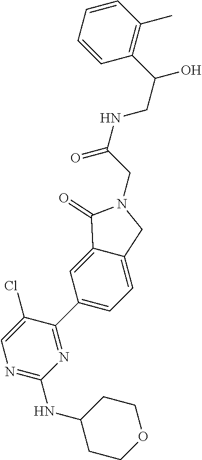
N1=C(NC2CCOCC2)N=C(C2=CC=C3C(=C2)C(=O)N(CC(=O)NCC(O)C2=C(C)C=CC=C2)C3)C(Cl)=C1
